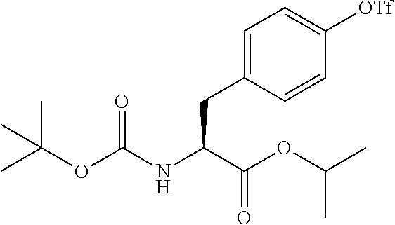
[OTf]C1=CC=C(CC(C(=O)OC(C)C)NC(OC(C)(C)C)=O)C=C1
